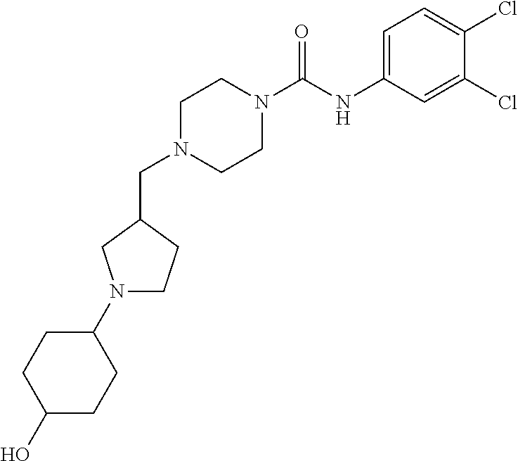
C1N(CC2CN(C3CCC(O)CC3)CC2)CCN(C(NC2=CC=C(Cl)C(Cl)=C2)=O)C1
